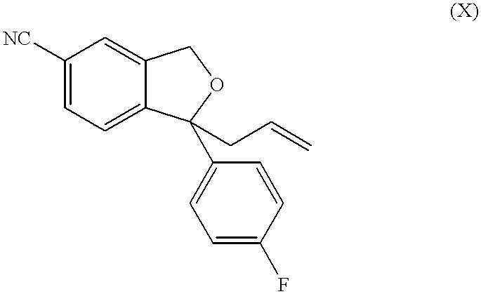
C1([NC])=CC=C2C(=C1)COC2(CC=C)C1=CC=C(F)C=C1
